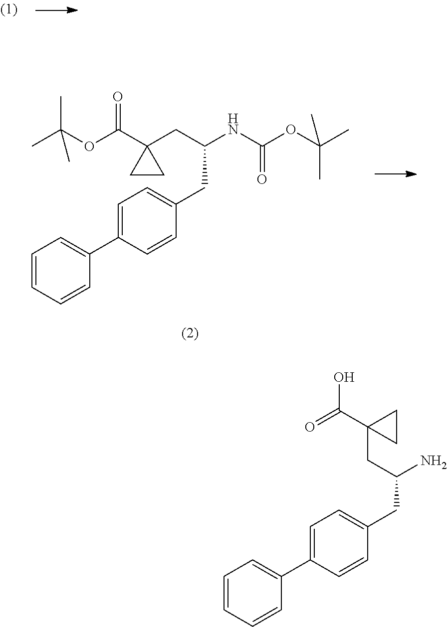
C(C1=CC=C(C2=CC=CC=C2)C=C1)C(N)CC1(C(O)=O)CC1.O(C(NC(CC1(C(OC(C)(C)C)=O)CC1)CC1=CC=C(C2=CC=CC=C2)C=C1)=O)C(C)(C)C
